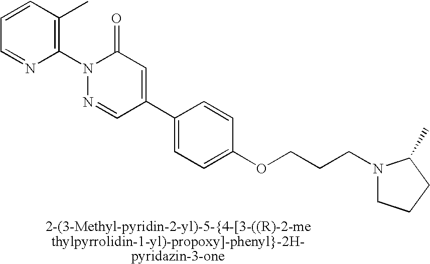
C1(C2=CC(=O)N(C3=C(C)C=CC=N3)N=C2)=CC=C(OCCCN2CCCC2C)C=C1
